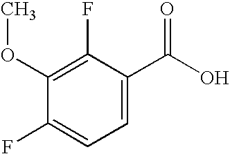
C1(OC)=C(F)C(C(O)=O)=CC=C1F
